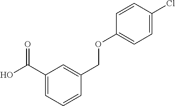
OC(C1=CC=CC(COC2=CC=C(Cl)C=C2)=C1)=O
